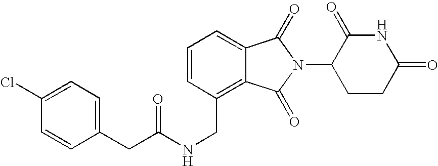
C(C1=C2C(=CC=C1)C(=O)N(C1CCC(=O)NC1=O)C2=O)NC(CC1=CC=C(Cl)C=C1)=O
